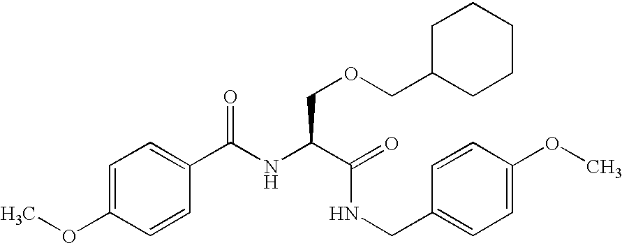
C1=C(C(NC(C(=O)NCC2=CC=C(OC)C=C2)COCC2CCCCC2)=O)C=CC(OC)=C1
